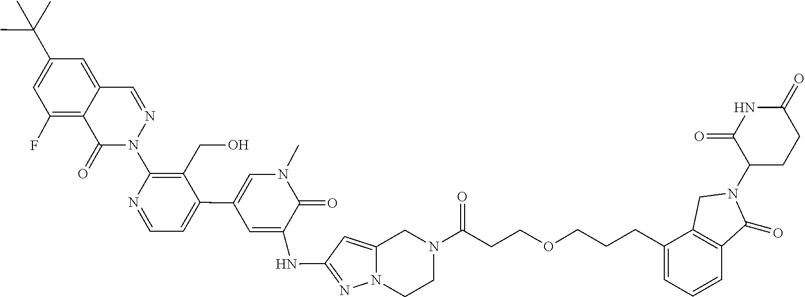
C1CN2N=C(NC3=CC(C4=CC=NC(N5N=CC6=CC(C(C)(C)C)=CC(F)=C6C5=O)=C4CO)=CN(C)C3=O)C=C2CN1C(=O)CCOCCCC1=CC=CC2=C1CN(C1CCC(=O)NC1=O)C2=O
